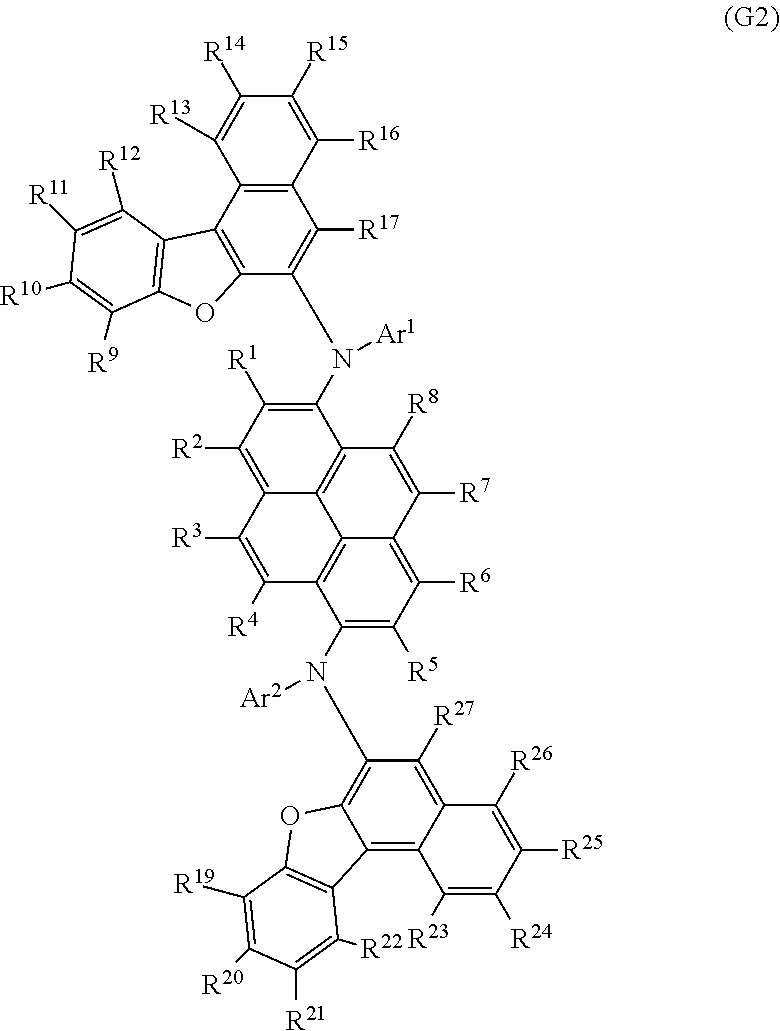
C1(N(C2=C3C(=C4C(=C2[R27])C([R26])=C([R25])C([R24])=C4[R23])C2=C(O3)C([R19])=C([R20])C([R21])=C2[R22])[Ar2])=C([R5])C([R6])=C2C3=C1C([R4])=C([R3])C1=C([R2])C([R1])=C(N(C4=C([R17])C5=C(C6=C4OC4=C6C([R12])=C([R11])C([R10])=C4[R9])C([R13])=C([R14])C([R15])=C5[R16])[Ar1])C(=C31)C([R8])=C2[R7]
